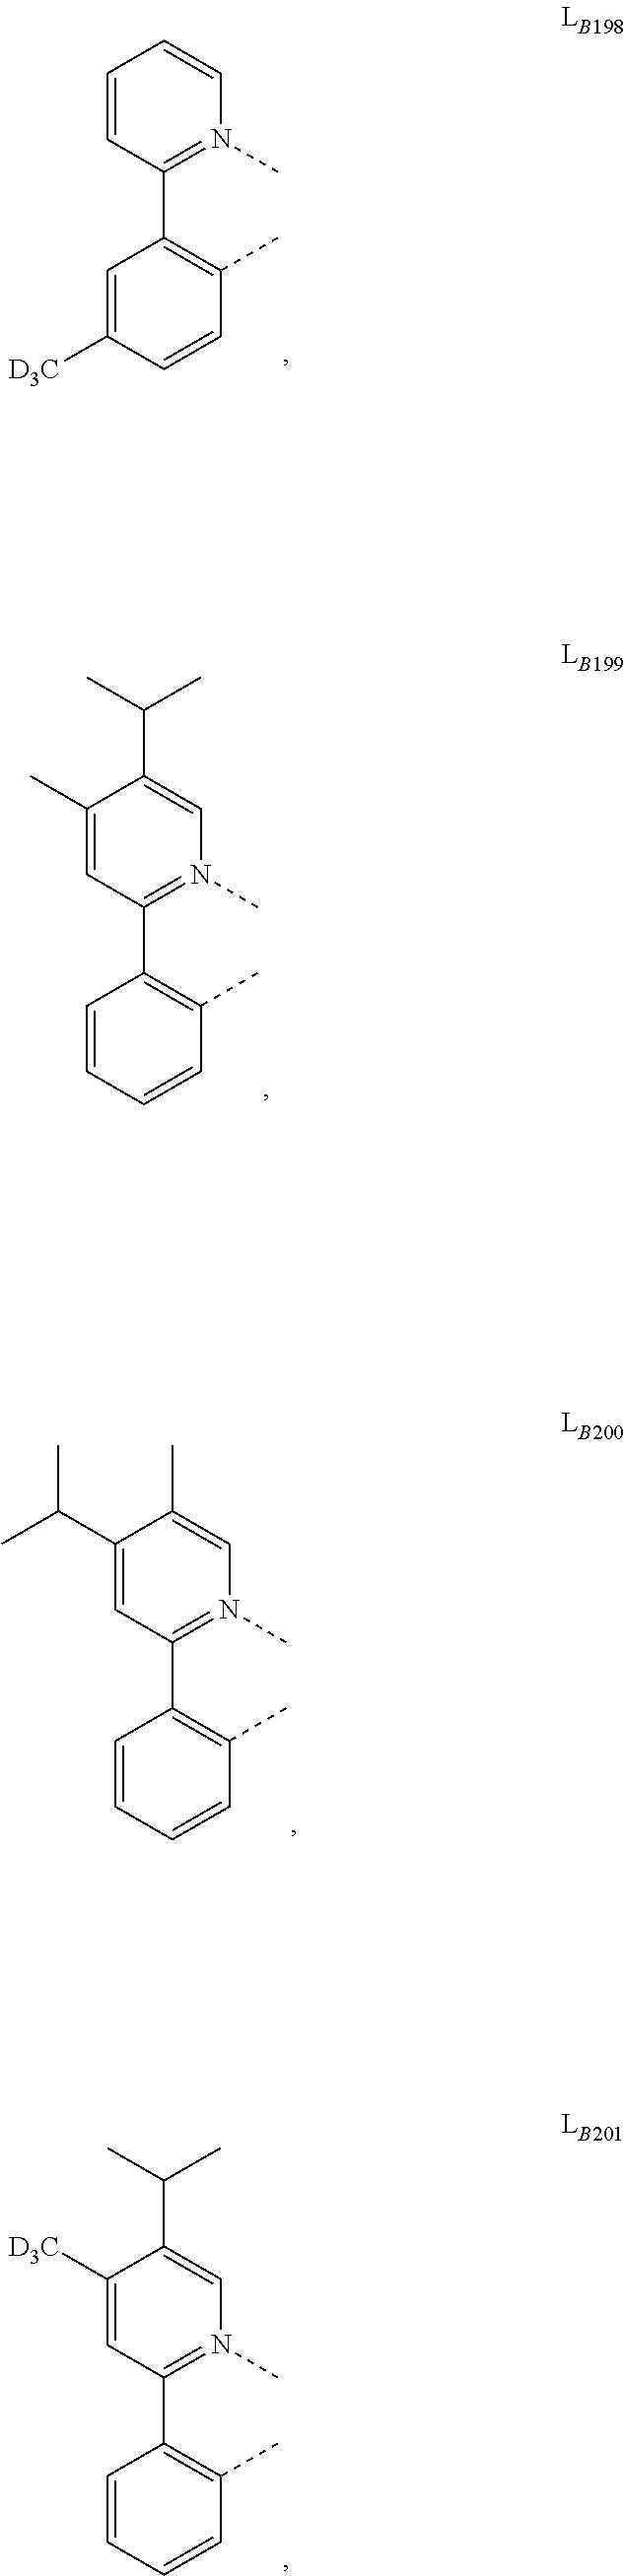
C1=C([D3C])C=CC(C)=C1C1=N(C)C=CC=C1.C1=CC=CC(C)=C1C1=N(C)C=C(C(C)C)C(C)=C1.C1=CC=CC(C)=C1C1=N(C)C=C(C)C(C(C)C)=C1.C1=CC=CC(C)=C1C1=N(C)C=C(C(C)C)C([D3C])=C1
